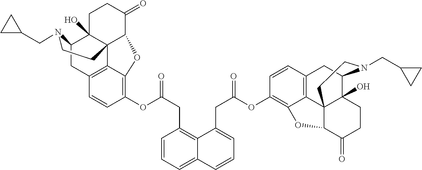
C12CC3=C4C5(C1(O)CCC(=O)C5OC4=C(OC(CC1=C4C(=CC=C1)C=CC=C4CC(=O)OC1=C4C5=C(C=C1)CC1C6(O)C5(C(C(=O)CC6)O4)CCN1CC1CC1)=O)C=C3)CCN2CC1CC1
